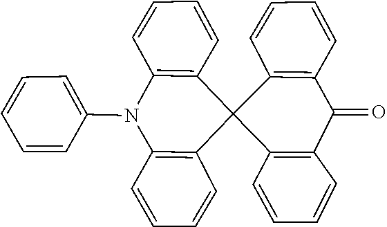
C1=CC2=C(C=C1)C1(C3=C(C(=O)C4=C1C=CC=C4)C=CC=C3)C1=C(N2C2=CC=CC=C2)C=CC=C1
